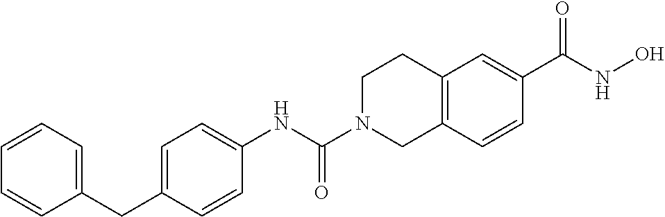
C1(NC(N2CC3=C(CC2)C=C(C(NO)=O)C=C3)=O)=CC=C(CC2=CC=CC=C2)C=C1
